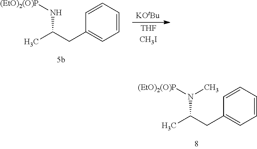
C1=CC=CC=C1CC(C)N([(EtO)2(O)P])C.[KOtBu].C1=CC=CC=C1CC(C)N[(EtO)2(O)P]
